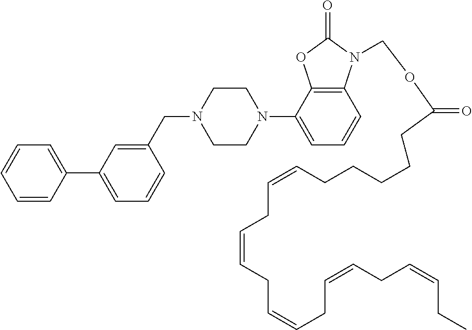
C12=C(C(N3CCN(CC4=CC(C5=CC=CC=C5)=CC=C4)CC3)=CC=C1)OC(=O)N2COC(=O)CCCCCC=CCC=CCC=CCC=CCC=CCC
